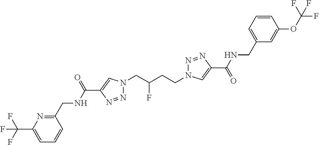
C1(C(NCC2=NC(C(F)(F)F)=CC=C2)=O)=CN(CC(CCN2N=NC(C(=O)NCC3=CC=CC(OC(F)(F)F)=C3)=C2)F)N=N1
